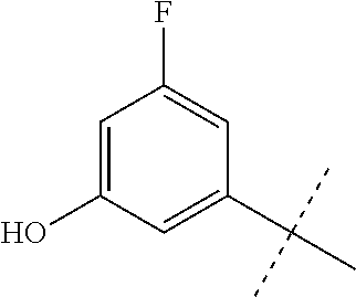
C1=C(O)C=C(C(C)(C)C)C=C1F
